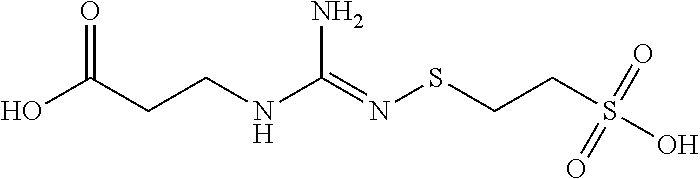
OC(CCNC(=NSCCS(O)(=O)=O)N)=O
